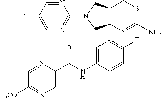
C1=C(NC(C2=CN=C([H3CO])C=N2)=O)C=CC(F)=C1C12C(CSC(N)=N1)CN(C1=NC=C(F)C=N1)C2
